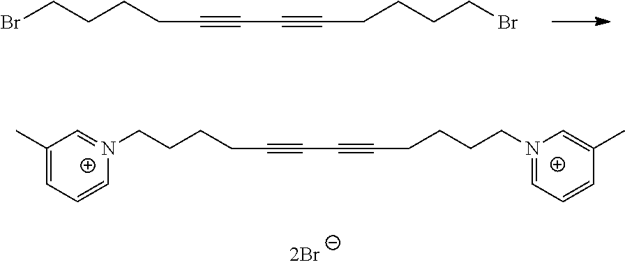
BrCCCCC#CC#CCCCCBr.[N+]1(CCCCC#CC#CCCCC[N+]2=CC=CC(C)=C2)=CC(C)=CC=C1
